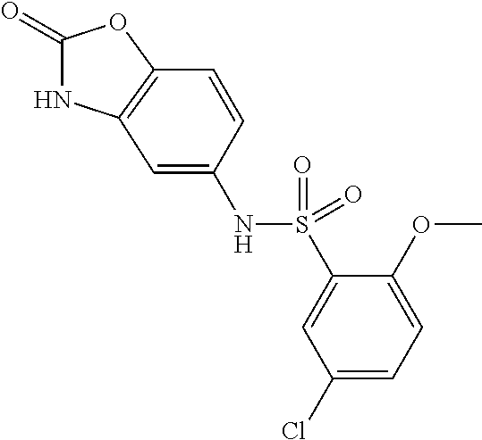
C1(=O)NC2=C(O1)C=CC(NS(C1=CC(Cl)=CC=C1OC)(=O)=O)=C2
